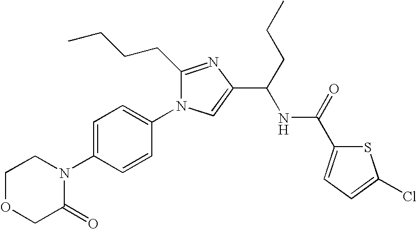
C1OCC(=O)N(C2=CC=C(N3C(CCCC)=NC(C(NC(C4=CC=C(Cl)S4)=O)CCC)=C3)C=C2)C1
